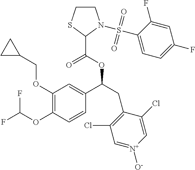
C1(OCC2CC2)=C(OC(F)F)C=CC(C(CC2=C(Cl)C=[N+]([O-])C=C2Cl)OC(C2N(S(C3=CC=C(F)C=C3F)(=O)=O)CCS2)=O)=C1
